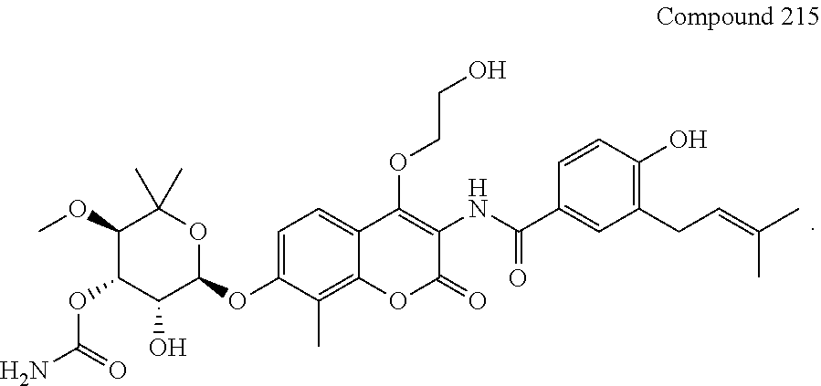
C1=C(OC2OC(C)(C)C(OC)C(OC(N)=O)C2O)C(C)=C2C(=C1)C(OCCO)=C(NC(C1=CC(CC=C(C)C)=C(O)C=C1)=O)C(=O)O2
